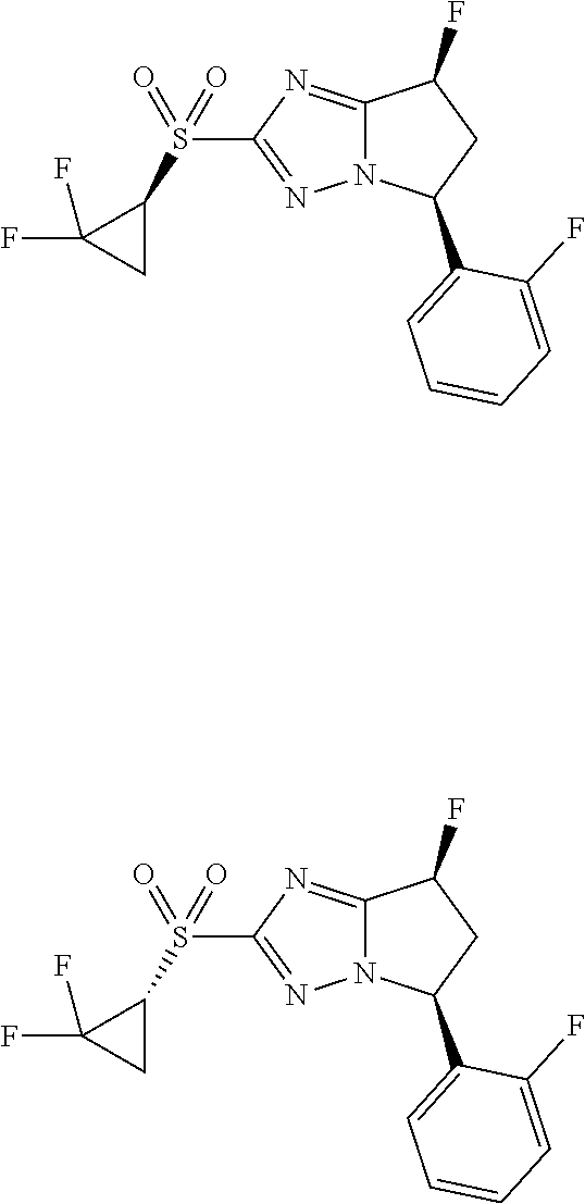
C1(S(C2C(F)(F)C2)(=O)=O)=NN2C(=N1)C(F)CC2C1=CC=CC=C1F.C1(S(C2C(F)(F)C2)(=O)=O)=NN2C(=N1)C(F)CC2C1=CC=CC=C1F
